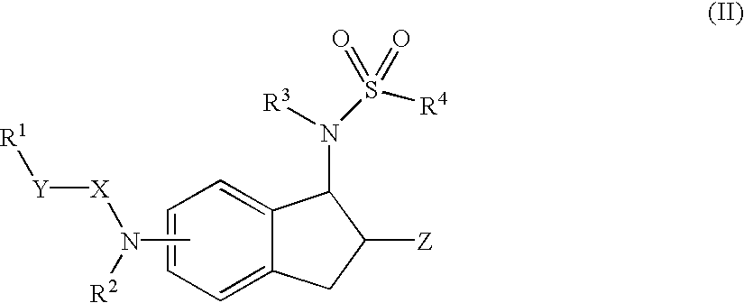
C12=CC=CC=C1C(N([R3])S([R4])(=O)=O)C([Z])C2.CN([R2])[X][Y][R1]
